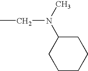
N(C1CCCCC1)(C)CC
